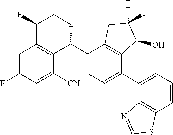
C1=C(F)C=C([CN])C2=C1C(F)CCC2C1=CC=C(C2=CC=CC3=C2N=CS3)C2=C1CC(F)(F)C2O
